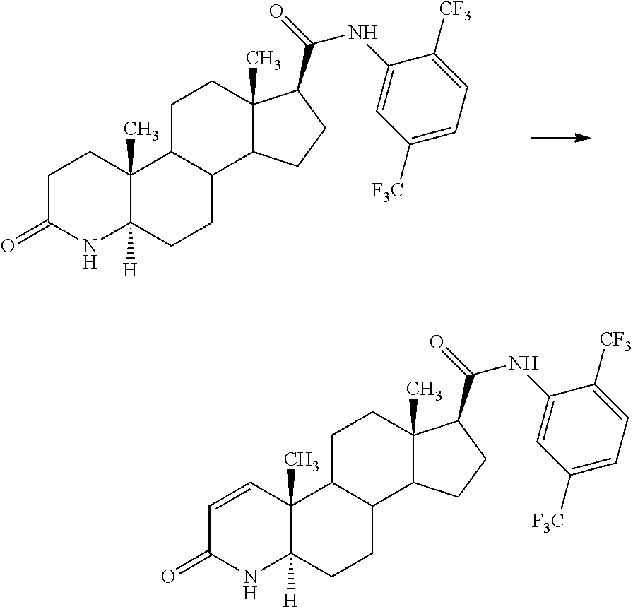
N(C(=O)C1C2(C)C(CC1)C1C(CC2)C2(C)C([H])(CC1)NC(=O)CC2)C1=CC([F3C])=CC=C1[CF3].N(C(=O)C1C2(C)C(CC1)C1C(CC2)C2(C)C([H])(CC1)NC(=O)C=C2)C1=CC([F3C])=CC=C1[CF3]
